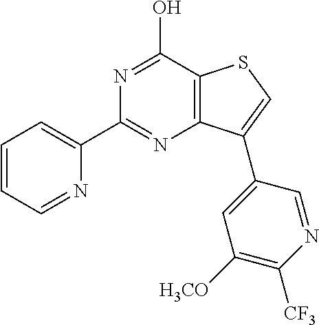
C1=CC=NC(C2=NC3=C(C(O)=N2)SC=C3C2=CC([H3CO])=C([CF3])N=C2)=C1
